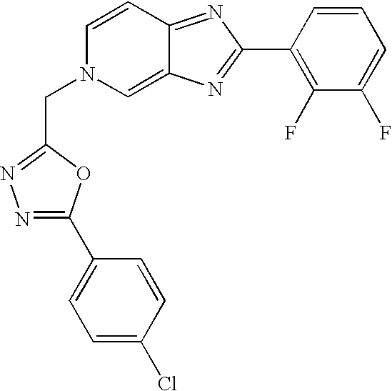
N1=C(C2=CC=C(Cl)C=C2)OC(CN2C=C3C(=NC(C4=C(F)C(F)=CC=C4)=N3)C=C2)=N1
